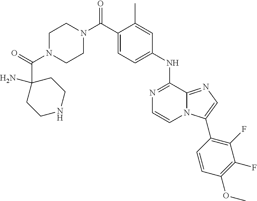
C1(NC2=NC=CN3C2=NC=C3C2=C(F)C(F)=C(OC)C=C2)=CC=C(C(N2CCN(C(=O)C3(N)CCNCC3)CC2)=O)C(C)=C1
